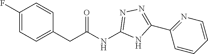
C1(CC(NC2=NN=C(C3=NC=CC=C3)N2)=O)=CC=C(F)C=C1
